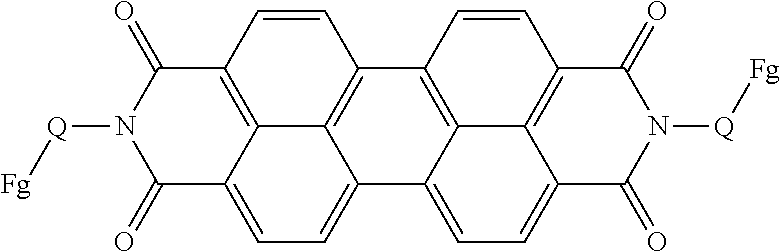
C12=C3C(=CC=C4C3=C(C=C1)C(=O)N([Q][Fg])C4=O)C1=CC=C3C4=C(C=CC2=C14)C(=O)N([Q][Fg])C3=O
